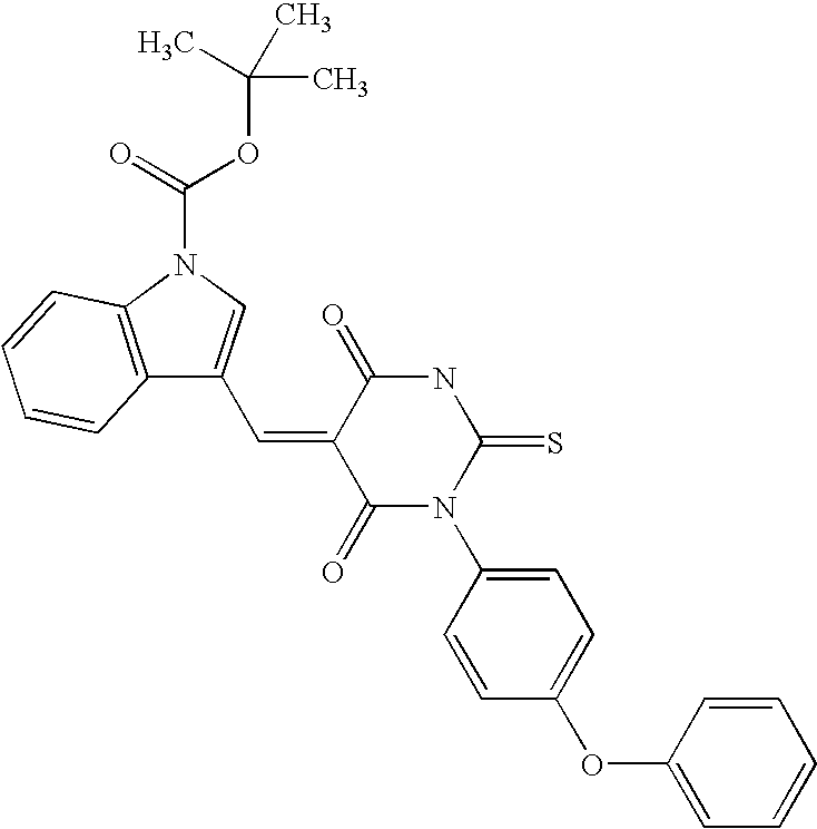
O=C1C(=CC2=CN(C(=O)OC(C)(C)C)C3=C2C=CC=C3)C(=O)N(C2=CC=C(OC3=CC=CC=C3)C=C2)C(=S)N1
